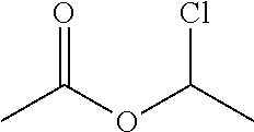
O=C(OC(C)Cl)C
